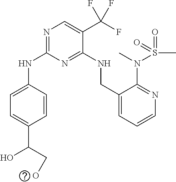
N(C1=NC=C(C(F)(F)F)C(NCC2=CC=CN=C2N(S(=O)(C)=O)C)=N1)C1=CC=C(C(CO)O)C=C1
